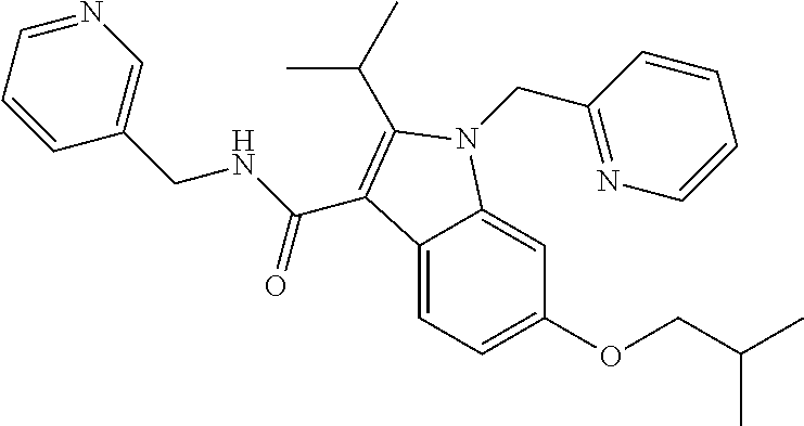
C12=CC=C(OCC(C)C)C=C1N(CC1=NC=CC=C1)C(C(C)C)=C2C(NCC1=CN=CC=C1)=O
